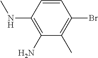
C1(N)=C(NC)C=CC(Br)=C1C
